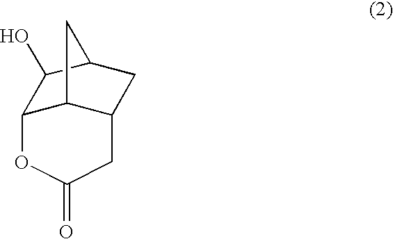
C12C3C(CC(C1O)C3)CC(=O)O2
